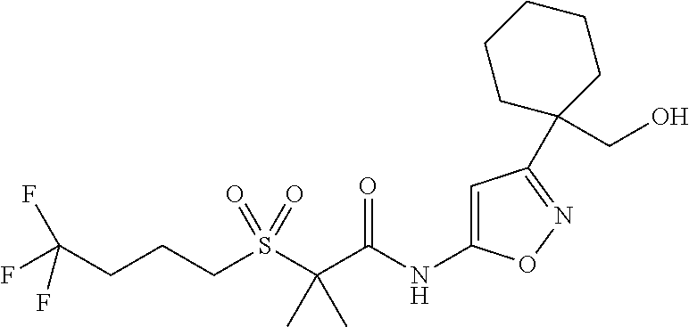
C(CCS(C(C(NC1=CC(C2(CO)CCCCC2)=NO1)=O)(C)C)(=O)=O)C(F)(F)F
